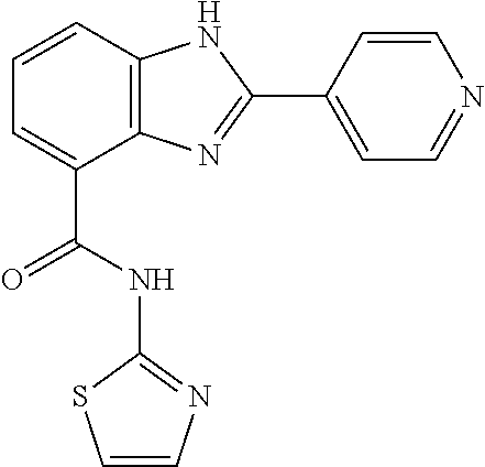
C1=CC2=C(C(C(NC3=NC=CS3)=O)=C1)N=C(C1=CC=NC=C1)N2
